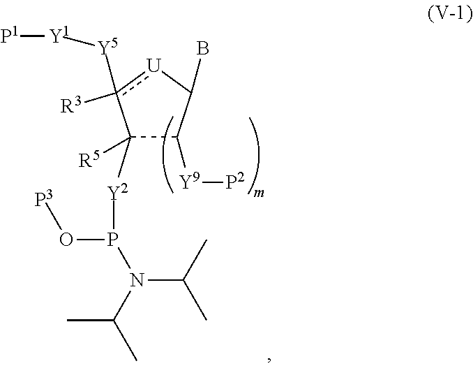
C1([Y2]P(N(C(C)C)C(C)C)O[P3])([R5])C([Y9][P2])C(B)[U]c1([Y5][Y1][P1])[R3]
